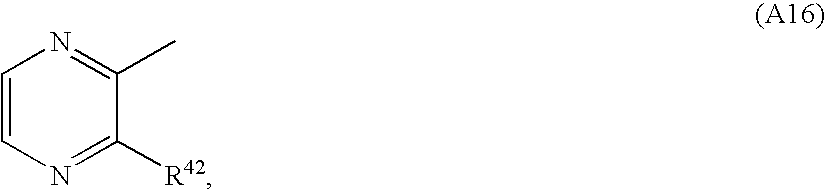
C1=CN=C([R42])C(C)=N1
